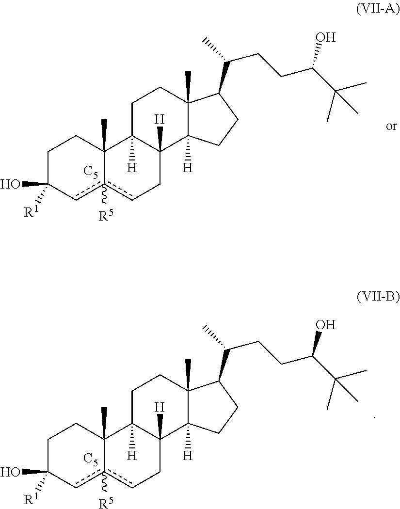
C1C([R1])(O)cc2([R5])cCC3([H])C([H])(C2(C)C1)CCC1(C)C3([H])CCC1C(C)CCC(C(C)(C)C)O.[C5].C1C([R1])(O)cc2([R5])cCC3([H])C([H])(C2(C)C1)CCC1(C)C3([H])CCC1C(C)CCC(C(C)(C)C)O.[C5]
